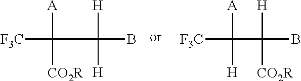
[F3C]C(C(B)([H])[H])([A])[CO2R].[F3C]C(C(B)([H])[CO2R])([A])[H]
